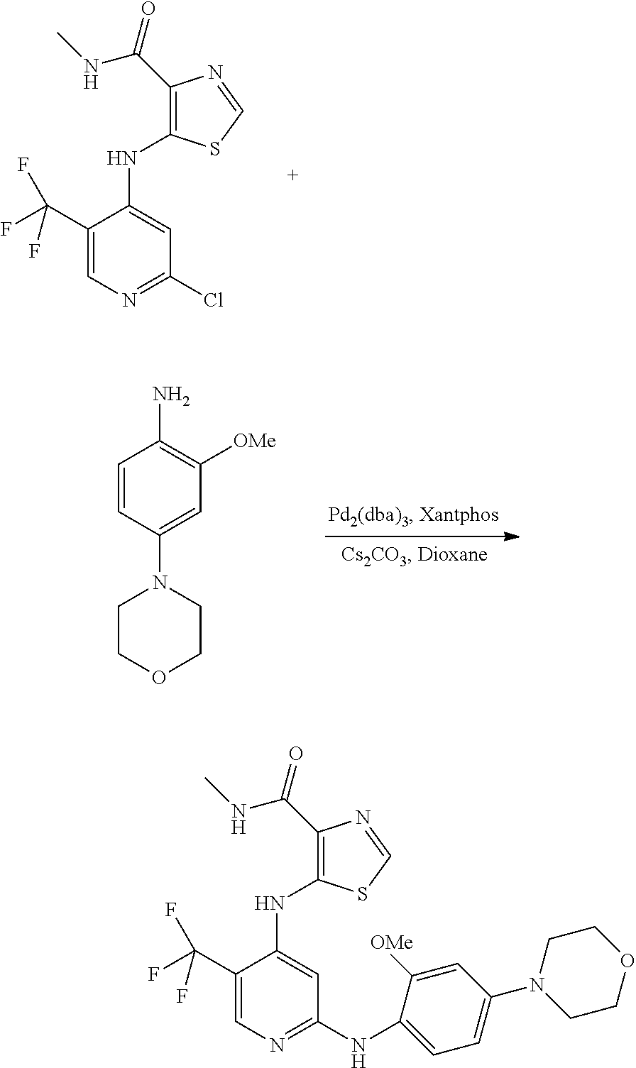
C1(C(F)(F)F)=CN=C(Cl)C=C1NC1=C(C(=O)NC)N=CS1.C1=CC(N2CCOCC2)=CC([OMe])=C1N.C1(C(F)(F)F)=CN=C(NC2=CC=C(N3CCOCC3)C=C2[OMe])C=C1NC1=C(C(=O)NC)N=CS1
